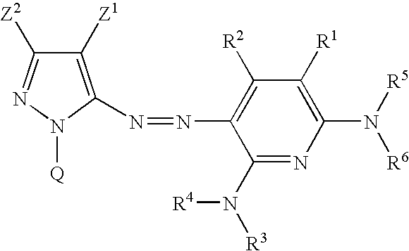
C1([R2])=C(N=NC2=C([Z1])C([Z2])=NN2[Q])C(N([R3])[R4])=NC(N([R5])[R6])=C1[R1]
